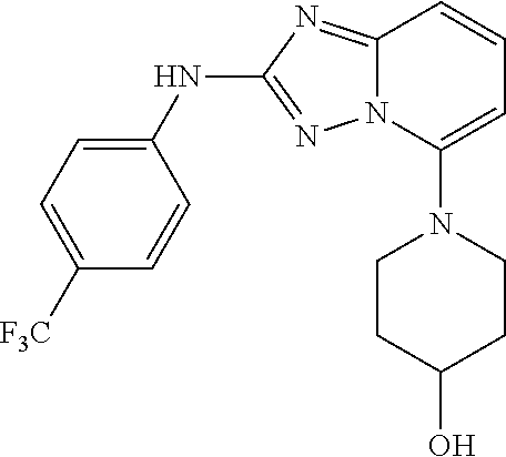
C1(NC2=NN3C(=N2)C=CC=C3N2CCC(O)CC2)=CC=C([F3C])C=C1
